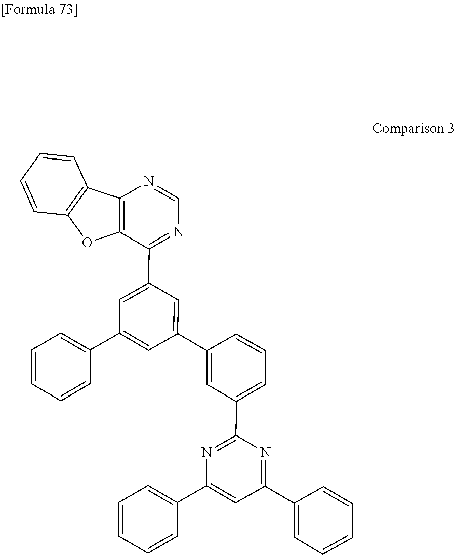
C1(C2=NC=NC3=C2OC2=C3C=CC=C2)=CC(C2=CC=CC=C2)=CC(C2=CC(C3=NC(C4=CC=CC=C4)=CC(C4=CC=CC=C4)=N3)=CC=C2)=C1
